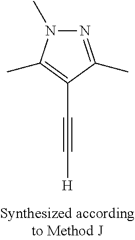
[H]C#CC1=C(C)N(C)N=C1C
